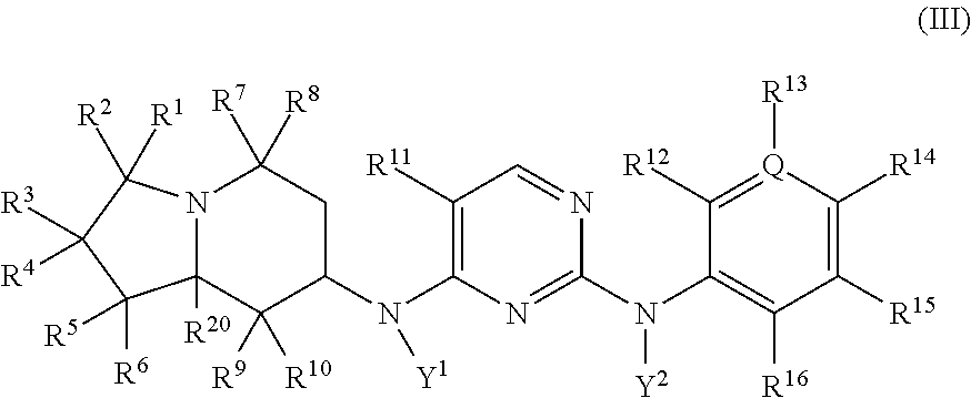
N12C([R20])(C([R9])([R10])C(N(C3=C([R11])C=NC(N(C4=C([R16])C([R15])=C([R14])[Q]([R13])=C4[R12])[Y2])=N3)[Y1])CC1([R8])[R7])C([R6])([R5])C([R3])([R4])C2([R1])[R2]
